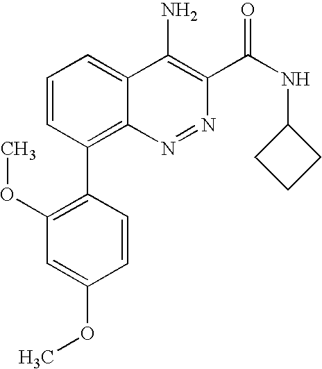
C1=CC(C2=C3C(=CC=C2)C(N)=C(C(=O)NC2CCC2)N=N3)=C(OC)C=C1OC
